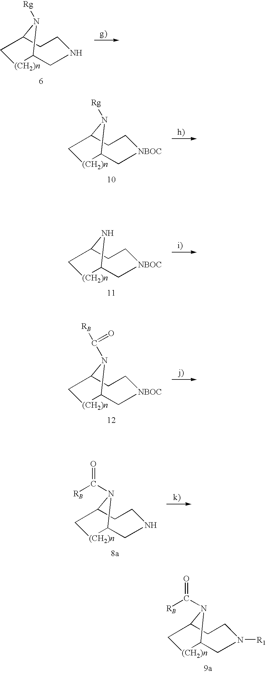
C1C2CCNCC([(CH2)n]1)N2[Rg].C1C2CC[NBOC]CC([(CH2)n]1)N2[Rg].C1C2CC[NBOC]CC([(CH2)n]1)N2.C1C2CC[NBOC]CC([(CH2)n]1)N2C([RB])=O.C1C2CCNCC([(CH2)n]1)N2C([RB])=O.C1C2CCN([R1])CC([(CH2)n]1)N2C([RB])=O
